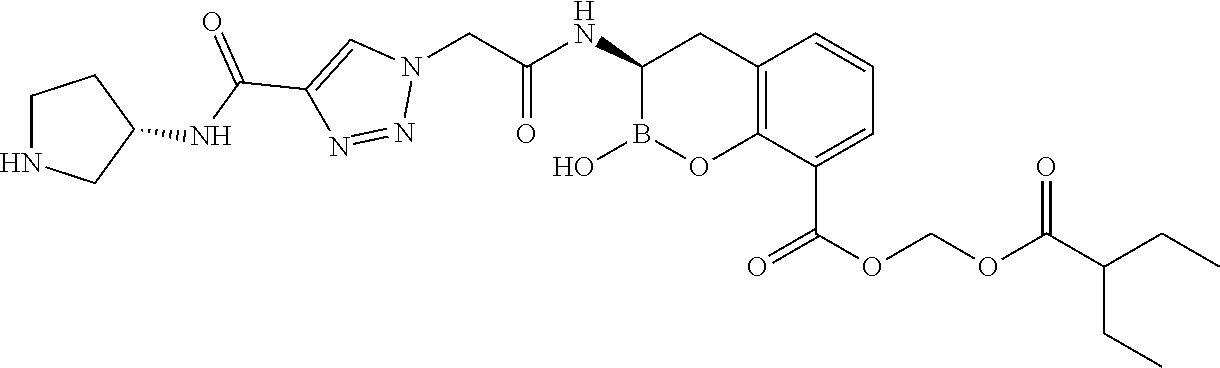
C12=C(C(C(OCOC(C(CC)CC)=O)=O)=CC=C1)OB(O)C(NC(CN1C=C(C(NC3CNCC3)=O)N=N1)=O)C2
